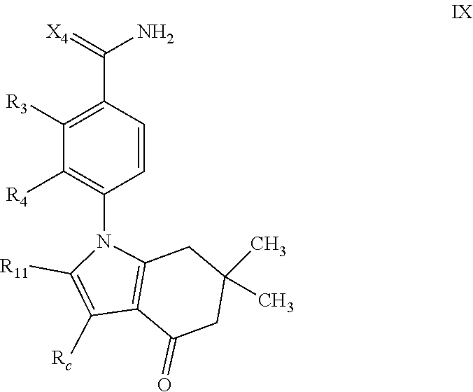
C1([R3])=C(C(=[X4])N)C=CC(N2C([R11])=C([Rc])C3=C2CC(C)(C)CC3=O)=C1[R4]
